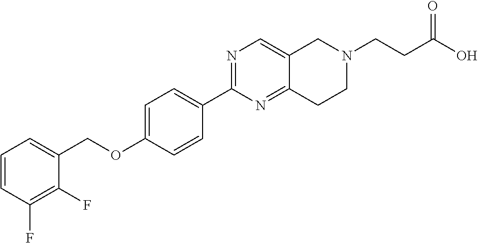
C1=CC(F)=C(F)C(COC2=CC=C(C3=NC=C4C(=N3)CCN(CCC(O)=O)C4)C=C2)=C1
